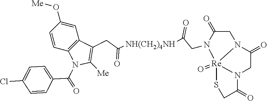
N12C(=O)CN3C(=O)CS[Re]13(=O)N(CC(=O)[NH(CH2)4NH]C(CC1=C([Me])N(C(=O)C3=CC=C(Cl)C=C3)C3=C1C=C(O[Me])C=C3)=O)C(=O)C2
